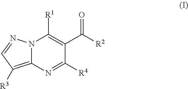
N12C(=C([R3])C=N1)N=C([R4])C(C([R2])=O)=C2[R1]
